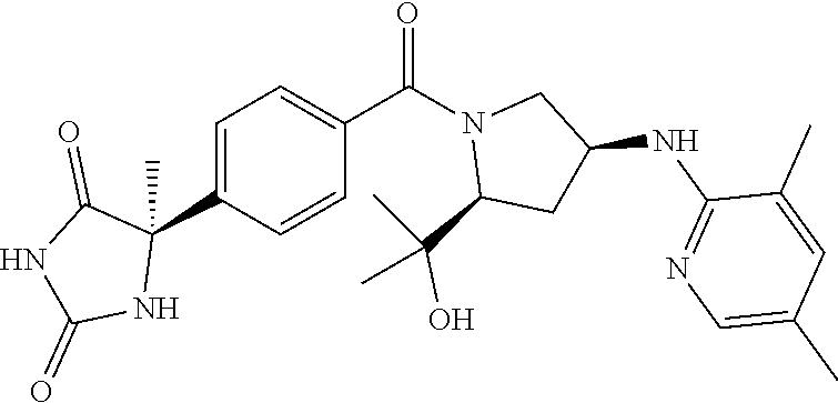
C1=C(C2(C)C(=O)NC(=O)N2)C=CC(C(N2C(C(C)(O)C)CC(NC3=NC=C(C)C=C3C)C2)=O)=C1
